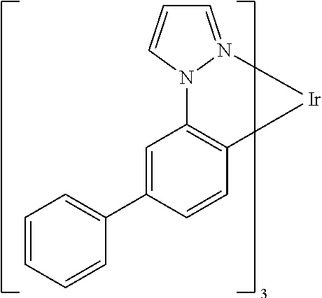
C1=N2N(C=C1)C1=C(C=CC(C3=CC=CC=C3)=C1)[Ir]2
